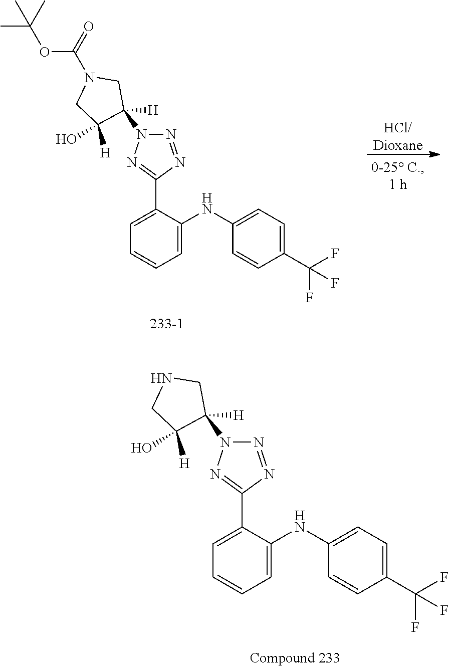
C1=C(C2=NN(C3([H])CNCC3([H])O)N=N2)C(NC2=CC=C(C(F)(F)F)C=C2)=CC=C1.[HCl/Dioxane].C1=C(C2=NN(C3([H])CN(C(=O)OC(C)(C)C)CC3([H])O)N=N2)C(NC2=CC=C(C(F)(F)F)C=C2)=CC=C1
